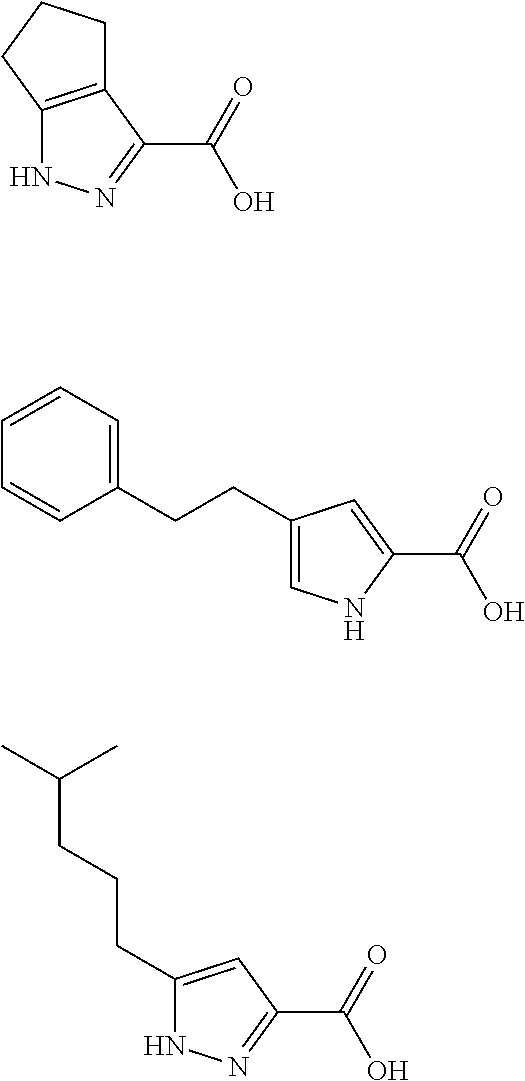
C12=C(C(C(O)=O)=NN1)CCC2.C1(CCC2=CNC(C(=O)O)=C2)=CC=CC=C1.C1(CCCC(C)C)=CC(C(=O)O)=NN1
